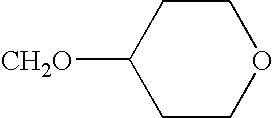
C1CC([CH2O])CCO1
